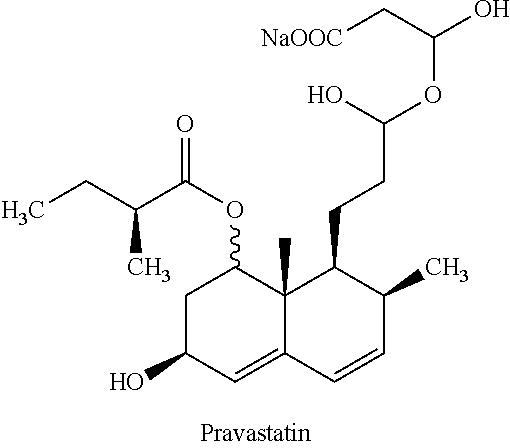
C1C(O)C=C2C(C)(C1OC(C(CC)C)=O)C(CCC(OC(C[NaOOC])O)O)C(C)C=C2
